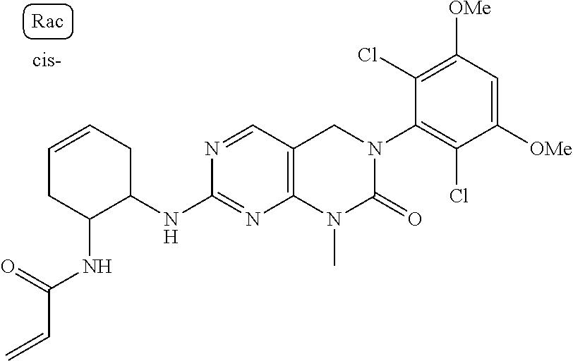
C1(NC2CC=CCC2NC(C=C)=O)=NC2=C(CN(C3=C(Cl)C([OMe])=CC([OMe])=C3Cl)C(=O)N2C)C=N1
